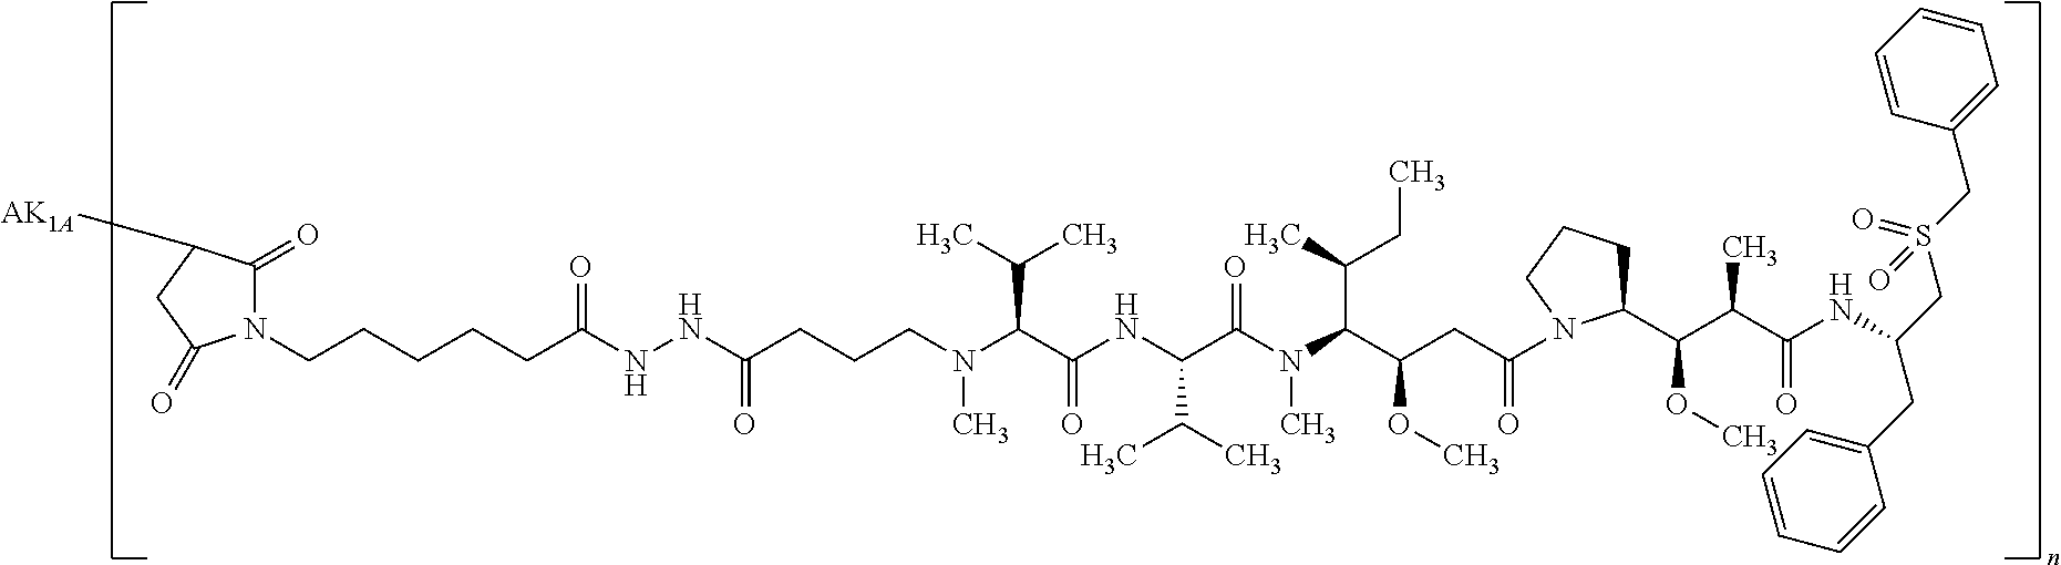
C(N(C(C(C)C)C(NC(C(C)C)C(N(C)C(C(C)CC)C(OC)CC(=O)N1C(C(C(C(NC(CC2=CC=CC=C2)CS(CC2=CC=CC=C2)(=O)=O)=O)C)OC)CCC1)=O)=O)C)CCC(NNC(CCCCCN1C(=O)C([AK1A])CC1=O)=O)=O
